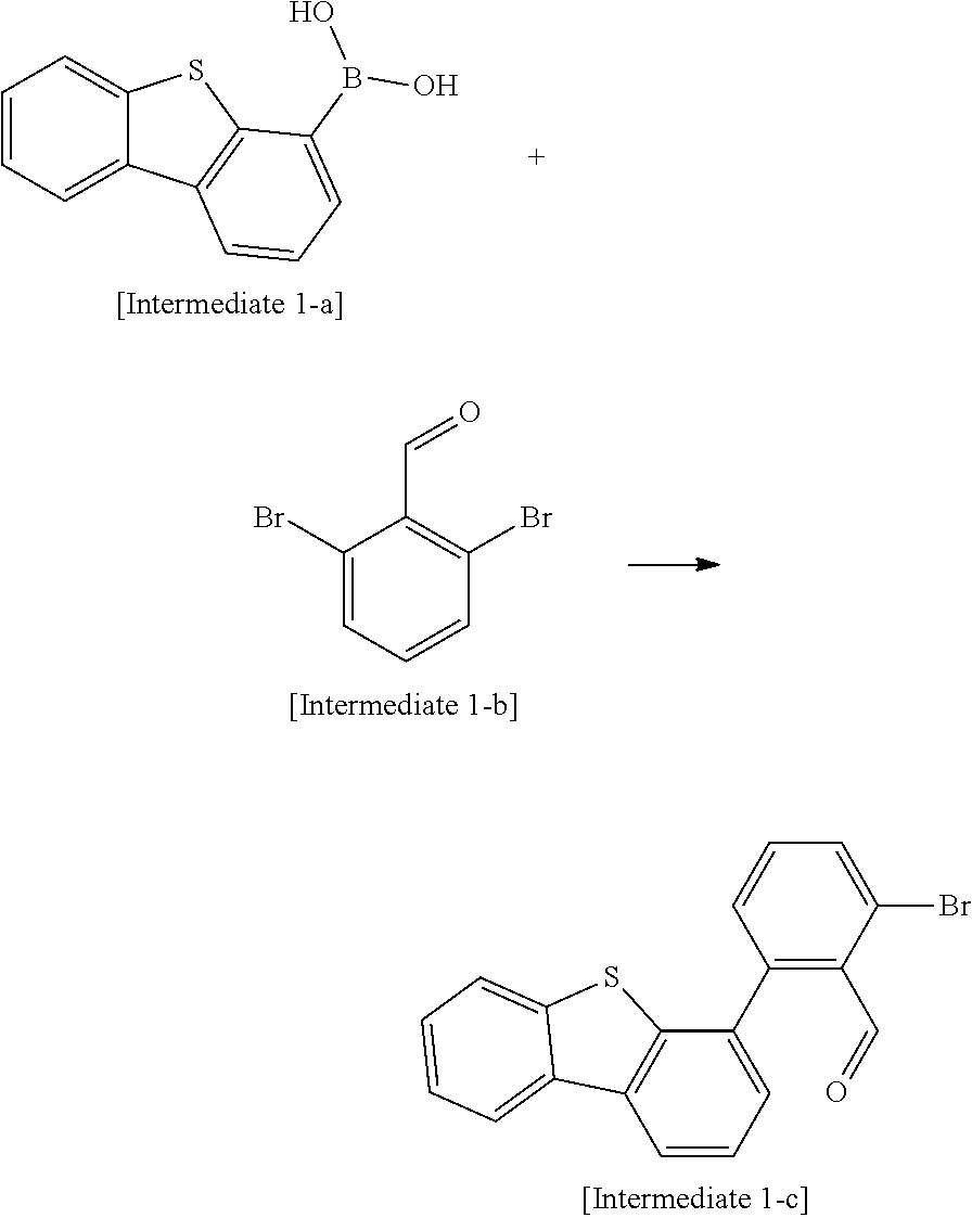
C1=CC=C2C(=C1)SC1=C2C=CC=C1B(O)O.C1(Br)=CC=CC(Br)=C1C=O.C1=CC=C2C(=C1)SC1=C2C=CC=C1C1=C(C=O)C(Br)=CC=C1
